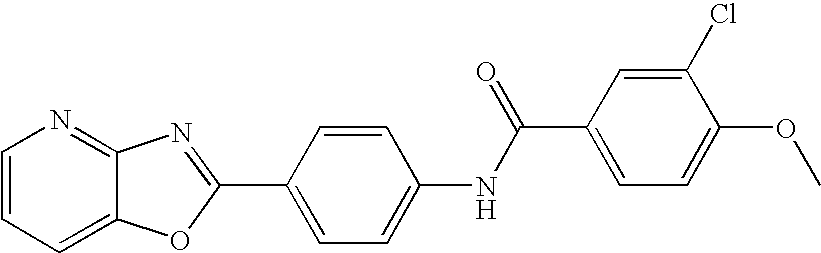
C1=CC=C2C(=N1)N=C(C1=CC=C(NC(=O)C3=CC=C(OC)C(Cl)=C3)C=C1)O2
